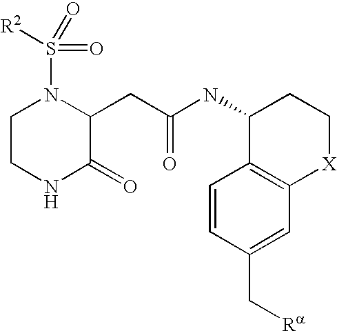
N1(S(=O)(=O)[R2])CCNC(=O)C1CC(=O)NC1C2=C([X]CC1)C=C(C[Ra])C=C2
